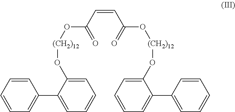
C(C=CC(=O)O[(CH2)12]OC1=CC=CC=C1C1=CC=CC=C1)(=O)O[(CH2)12]OC1=CC=CC=C1C1=CC=CC=C1
